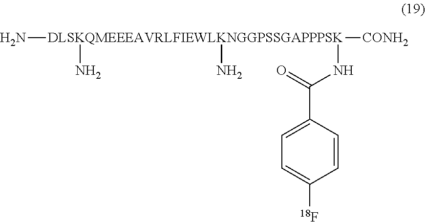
[DLSKQMEEEAVRLFIEWLKNGGPSSGAPPPSK](N)([CONH2])(N)(N)NC(=O)C1=CC=C([18F])C=C1
